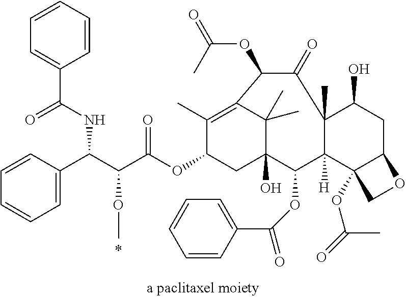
C1=C(C(C(C(OC2CC3(O)C(C)(C)C(=C2C)C(OC(=O)C)C(=O)C2(C)C([H])(C3OC(=O)C3=CC=CC=C3)C3(OC(=O)C)C(CC2O)OC3)=O)OC)NC(C2=CC=CC=C2)=O)C=CC=C1
